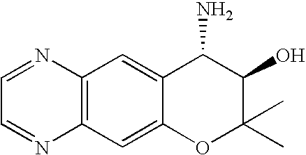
C12=C(C=C3C(=C1)C(N)C(O)C(C)(C)O3)N=CC=N2
